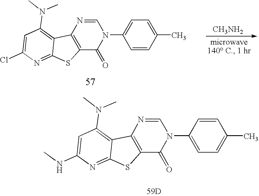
C12=C(N=CN(C3=CC=C(C)C=C3)C1=O)C1=C(N(C)C)C=C(Cl)N=C1S2.[CH3NH2].C12=C(N=CN(C3=CC=C(C)C=C3)C1=O)C1=C(N(C)C)C=C(NC)N=C1S2.[59D]
